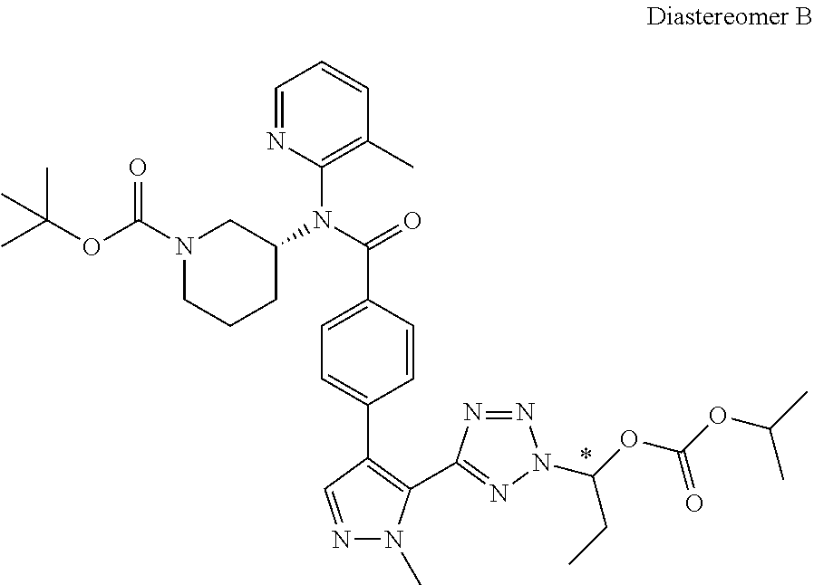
C1=NC(N(C(C2=CC=C(C3=C(C4=NN(C(OC(OC(C)C)=O)CC)N=N4)N(C)N=C3)C=C2)=O)C2CN(C(OC(C)(C)C)=O)CCC2)=C(C)C=C1
